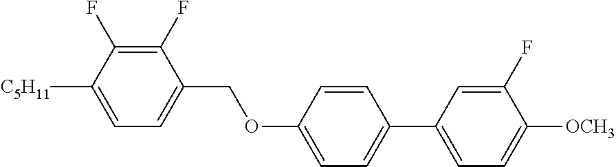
C1(F)=C(F)C([C5H11])=CC=C1COC1=CC=C(C2=CC=C([OCH3])C(F)=C2)C=C1
